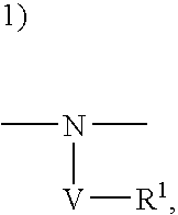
CN(C)[V][R1]
